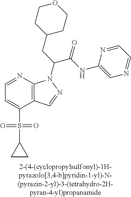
C12=C(N=CC=C1S(=O)(=O)C1CC1)N(C(CC1CCOCC1)C(NC1=CN=CC=N1)=O)N=C2
